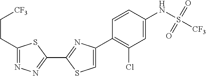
C1(C2=NC(C3=C(Cl)C=C(NS([CF3])(=O)=O)C=C3)=CS2)=NN=C(CC[CF3])S1
